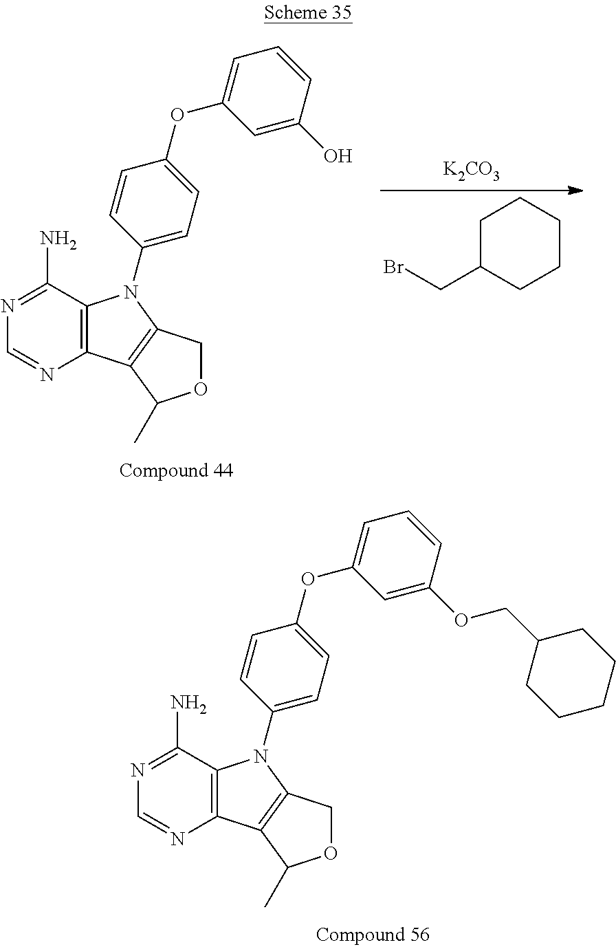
C12=C(C(N)=NC=N1)N(C1=CC=C(OC3=CC=CC(O)=C3)C=C1)C1=C2C(C)OC1.[K2CO3].C1C(CBr)CCCC1.C12=C(C(N)=NC=N1)N(C1=CC=C(OC3=CC=CC(OCC4CCCCC4)=C3)C=C1)C1=C2C(C)OC1
